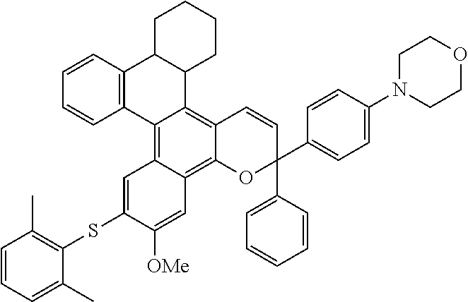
C1=CC2=C(C=C1)C1=C3C(=C4C(=C1C1C2CCCC1)C=CC(C1=CC=CC=C1)(C1=CC=C(N2CCOCC2)C=C1)O4)C=C([OMe])C(SC1=C(C)C=CC=C1C)=C3
